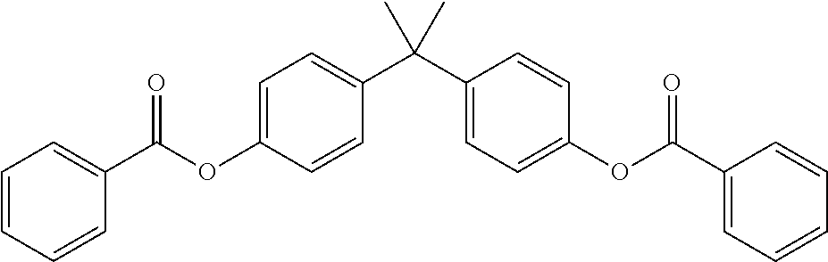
C1=CC=CC(C(OC2=CC=C(C(C3=CC=C(OC(=O)C4=CC=CC=C4)C=C3)(C)C)C=C2)=O)=C1
